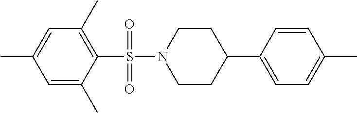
C1=C(C)C=C(C)C(S(N2CCC(C3=CC=C(C)C=C3)CC2)(=O)=O)=C1C
